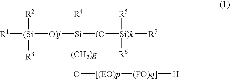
[R1][(Si]([O)j][Si]([(O][Si)k]([R7])([R6])[R5])([R4])[(CH2)g]O[[(EO)p][(PO)q]][H])([R2])[R3]
